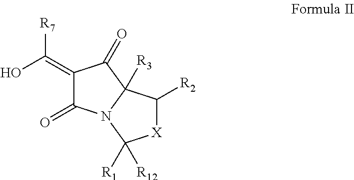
C1(=C([R7])O)C(=O)N2C([R3])(C1=O)C([R2])[X]C2([R1])[R12]
